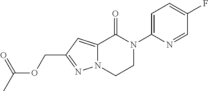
O(CC1=NN2C(=C1)C(=O)N(C1=CC=C(F)C=N1)CC2)C(=O)C
